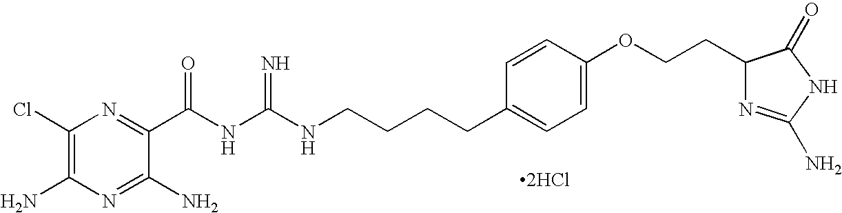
C1(Cl)=C(N)N=C(N)C(C(NC(=N)NCCCCC2=CC=C(OCCC3N=C(N)NC3=O)C=C2)=O)=N1.[2HCl]
